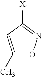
C1(C)=CC([X1])=NO1
